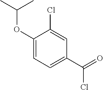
C1(OC(C)C)=CC=C(C(=O)Cl)C=C1Cl
